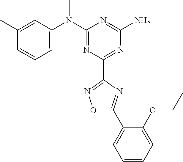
C1(C)=CC(N(C2=NC(C3=NOC(C4=CC=CC=C4OCC)=N3)=NC(N)=N2)C)=CC=C1
